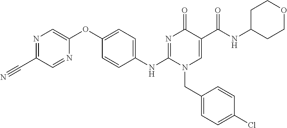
N1=C(C#N)C=NC(OC2=CC=C(NC3=NC(=O)C(C(NC4CCOCC4)=O)=CN3CC3=CC=C(Cl)C=C3)C=C2)=C1
